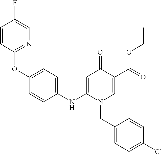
C1(OC2=CC=C(NC3=CC(=O)C(C(OCC)=O)=CN3CC3=CC=C(Cl)C=C3)C=C2)=NC=C(F)C=C1
